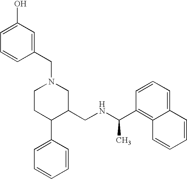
C1CC(C2=CC=CC=C2)C(CNC(C2=C3C(=CC=C2)C=CC=C3)C)CN1CC1=CC(O)=CC=C1
